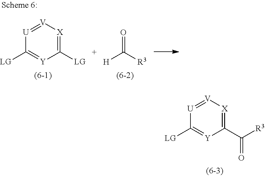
[U]1=[V][X]=C(C([R3])=O)[Y]=C1[LG].[H]C([R3])=O.[U]1=[V][X]=C([LG])[Y]=C1[LG]
